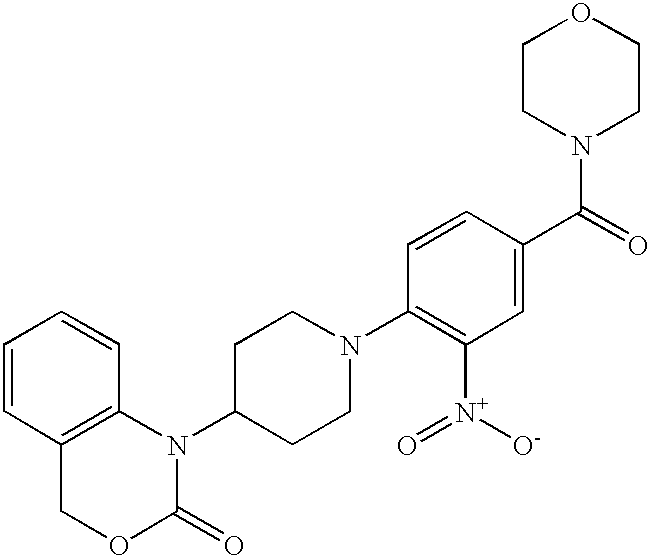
C1=CC2=C(C=C1)N(C1CCN(C3=C([N+]([O-])=O)C=C(C(=O)N4CCOCC4)C=C3)CC1)C(=O)OC2
